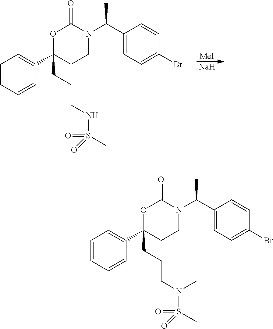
C1=CC=CC(C2(CCCNS(C)(=O)=O)CCN(C(C3=CC=C(Br)C=C3)C)C(=O)O2)=C1.[MeI].[Na].C1=CC=CC(C2(CCCN(S(C)(=O)=O)C)CCN(C(C3=CC=C(Br)C=C3)C)C(=O)O2)=C1
